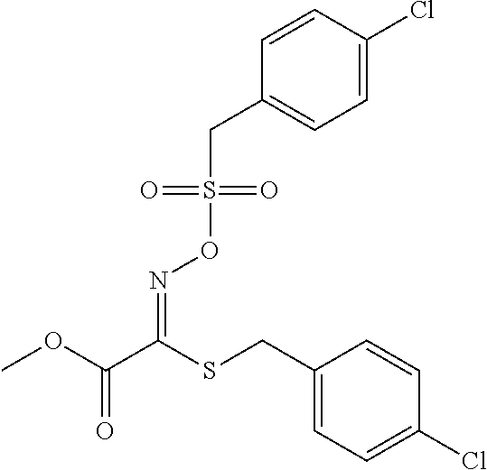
COC(C(SCC1=CC=C(Cl)C=C1)=NOS(CC1=CC=C(Cl)C=C1)(=O)=O)=O
